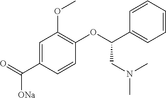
C1=C(C(=O)[ONa])C=CC(OC(C2=CC=CC=C2)CN(C)C)=C1OC
